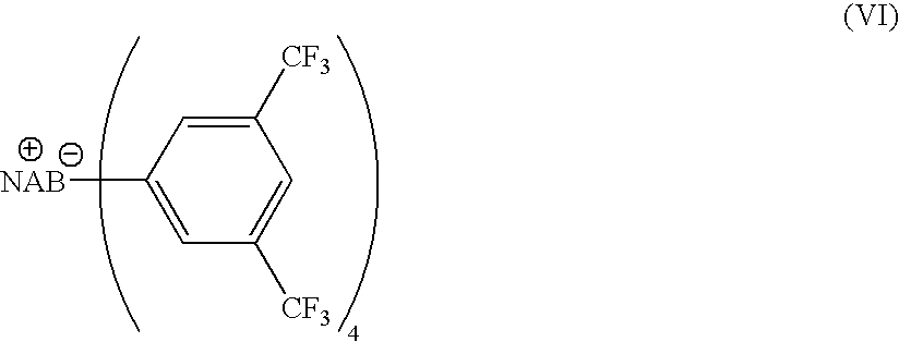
C1([CF3])=CC([NAB])=CC([CF3])=C1
